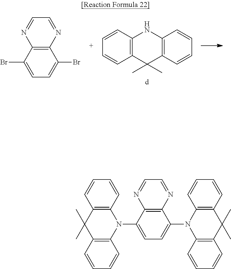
C1=CC2=C(C=C1)C(C)(C)C1=C(N2)C=CC=C1.C12=C(C(Br)=CC=C1Br)N=CC=N2.C12=C(C(N3C4=C(C(C)(C)C5=C3C=CC=C5)C=CC=C4)=CC=C1N1C3=C(C(C)(C)C4=C1C=CC=C4)C=CC=C3)N=CC=N2
